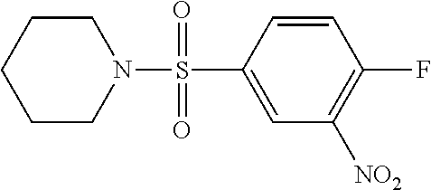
C1=C(S(=O)(=O)N2CCCCC2)C=CC(F)=C1[NO2]
